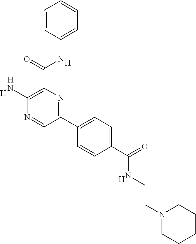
[H].C1(N)=C(C(NC2=CC=CC=C2)=O)N=C(C2=CC=C(C(NCCN3CCCCC3)=O)C=C2)C=N1.[H].[H].[H]
